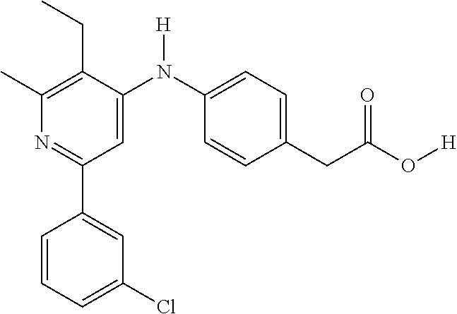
C1(C)=C(CC)C(N(C2=CC=C(CC(O[H])=O)C=C2)[H])=CC(C2=CC(Cl)=CC=C2)=N1
